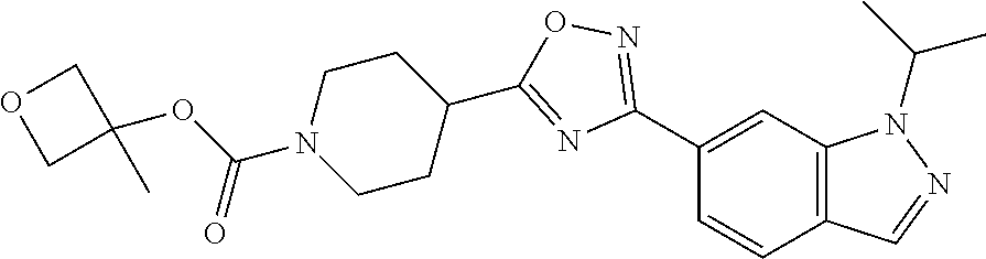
C1(C2=NOC(C3CCN(C(OC4(C)COC4)=O)CC3)=N2)=CC2=C(C=C1)C=NN2C(C)C
